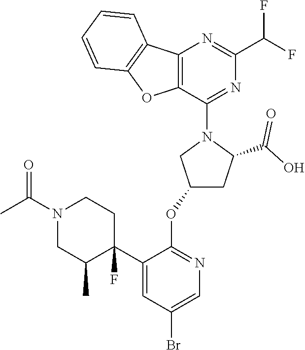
C1(C(F)F)=NC2=C(C(N3CC(OC4=NC=C(Br)C=C4C4(F)CCN(C(C)=O)CC4C)CC3C(O)=O)=N1)OC1=C2C=CC=C1
